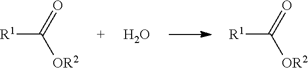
[R1]C(=O)[OR2].O.[R1]C(=O)[OR2]
